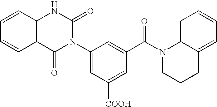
C12=C(C=CC=C1)NC(=O)N(C1=CC([COOH])=CC(C(N3CCCC4=CC=CC=C34)=O)=C1)C2=O
